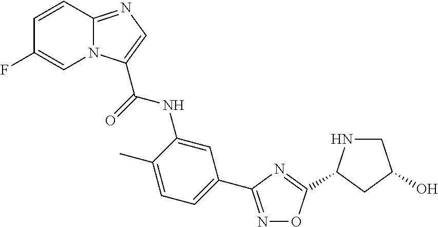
C1=CC2=NC=C(C(=O)NC3=CC(C4=NOC(C5NCC(O)C5)=N4)=CC=C3C)N2C=C1F
